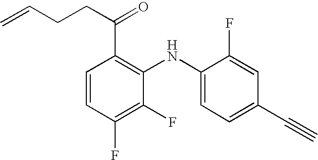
C1=CC(F)=C(F)C(NC2=CC=C(C#C)C=C2F)=C1C(=O)CCC=C
